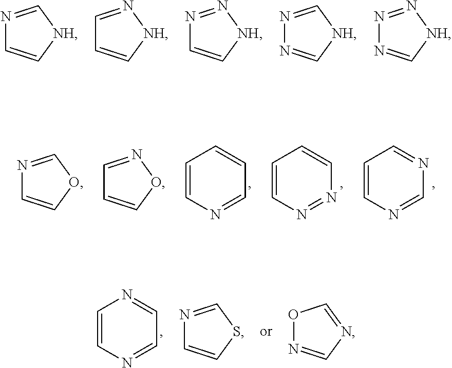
N1=C[NH]C=C1.C1=N[NH]C=C1.N1=N[NH]C=C1.N1=C[NH]C=N1.N1=N[NH]C=N1.C1=CN=CC=C1.C1=CN=NC=C1.C1=CN=CN=C1.N1=COC=C1.C1=NOC=C1.C1=CN=CC=N1.N1=CSC=C1.O1N=CN=C1
